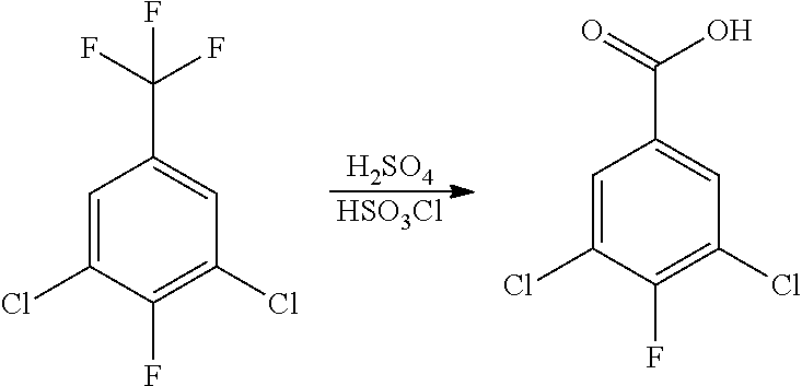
[H2SO4].[HSO3Cl].C1=C(Cl)C(F)=C(Cl)C=C1C(F)(F)F.C1=C(Cl)C(F)=C(Cl)C=C1C(O)=O
